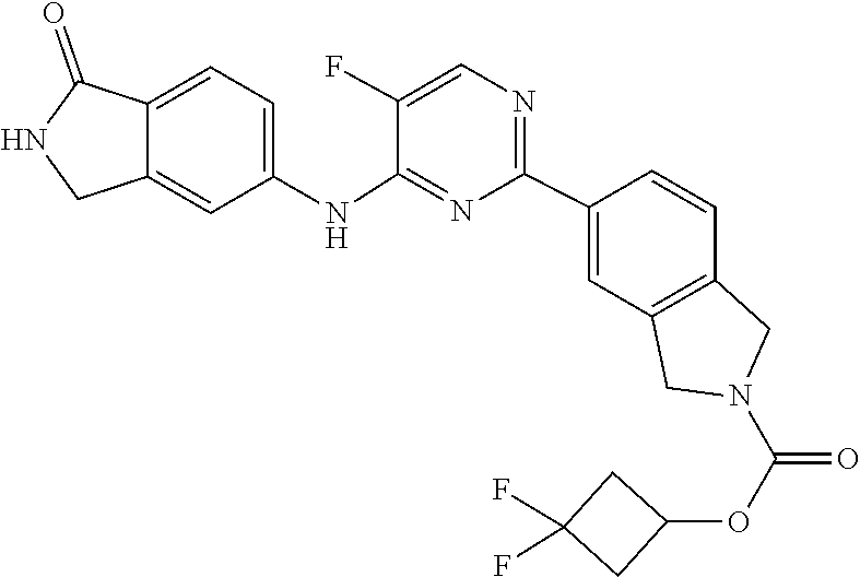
C1(C2=NC=C(F)C(NC3=CC=C4C(=C3)CNC4=O)=N2)=CC2=C(C=C1)CN(C(OC1CC(F)(F)C1)=O)C2
